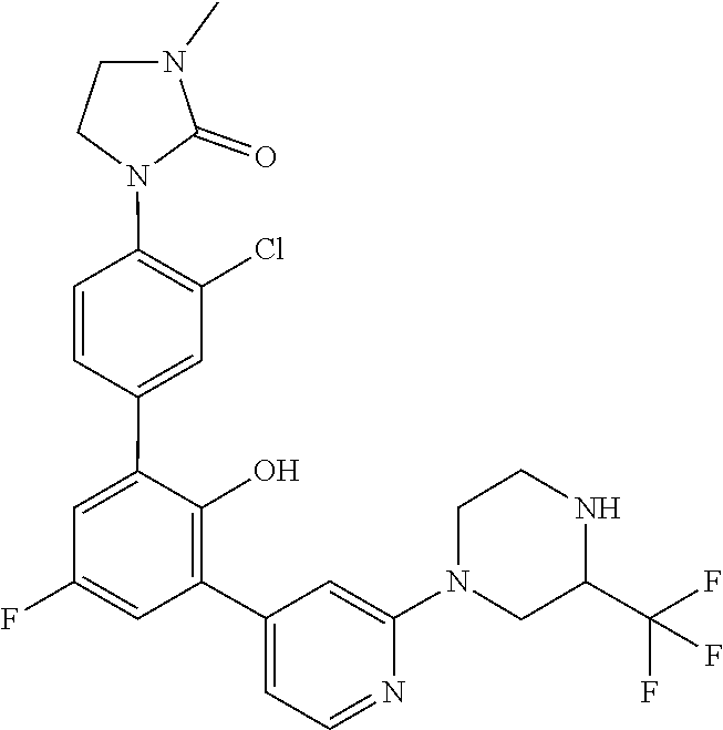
N1(C2=CC(C3=C(O)C(C4=CC(Cl)=C(N5CCN(C)C5=O)C=C4)=CC(F)=C3)=CC=N2)CC(C(F)(F)F)NCC1
